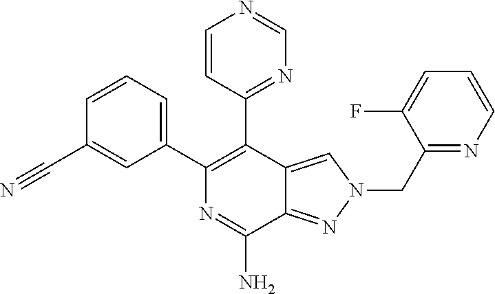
C1=CC=C(C2=C(C3=NC=NC=C3)C3=CN(CC4=NC=CC=C4F)N=C3C(N)=N2)C=C1C#N
